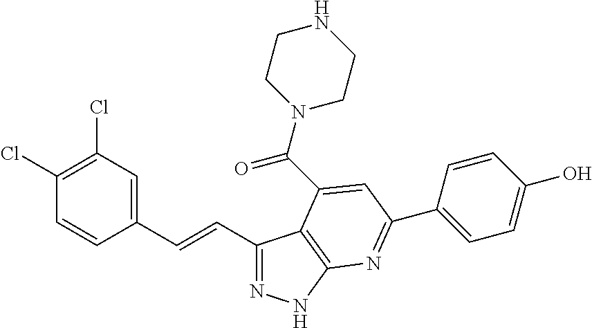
C1(C=CC2=CC(Cl)=C(Cl)C=C2)=NNC2=C1C(C(N1CCNCC1)=O)=CC(C1=CC=C(O)C=C1)=N2
